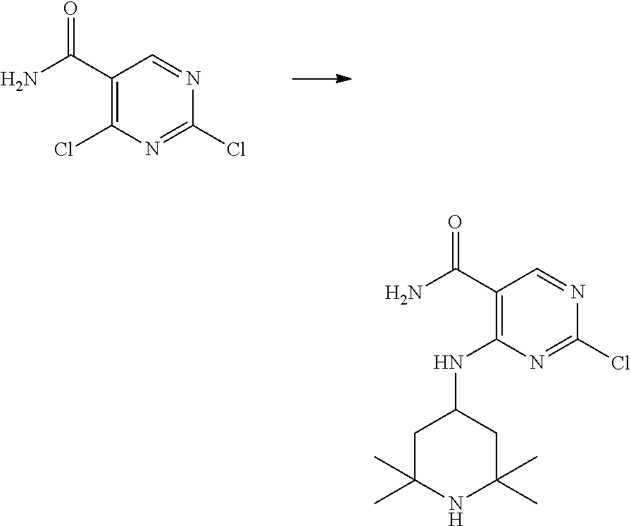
C1(C(N)=O)=C(Cl)N=C(Cl)N=C1.C1(C(N)=O)=C(NC2CC(C)(C)NC(C)(C)C2)N=C(Cl)N=C1
